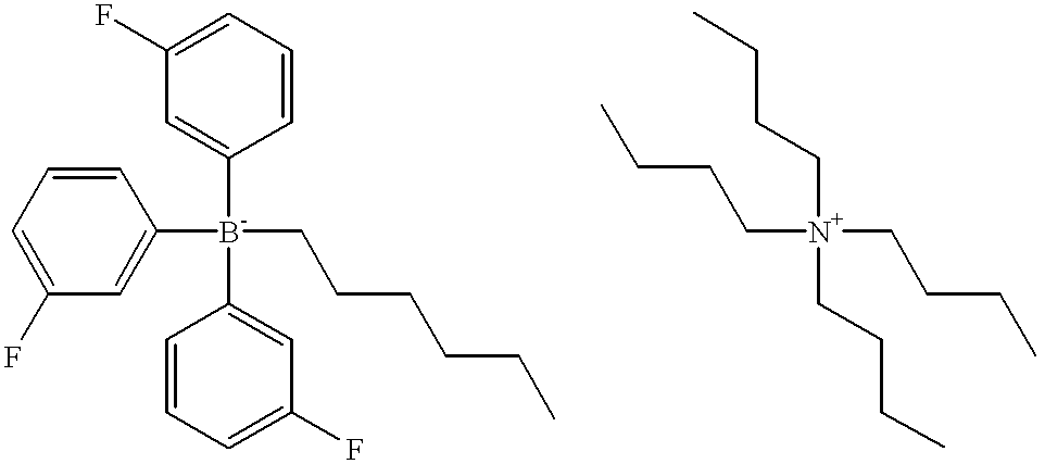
C1=C(F)C=C([B-](CCCCCC)(C2=CC(F)=CC=C2)C2=CC(F)=CC=C2)C=C1.[N+](CCCC)(CCCC)(CCCC)CCCC
